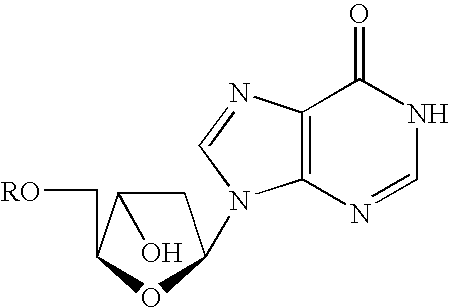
C1C(O)C(C[RO])OC1N1C2=C(C(=O)NC=N2)N=C1
